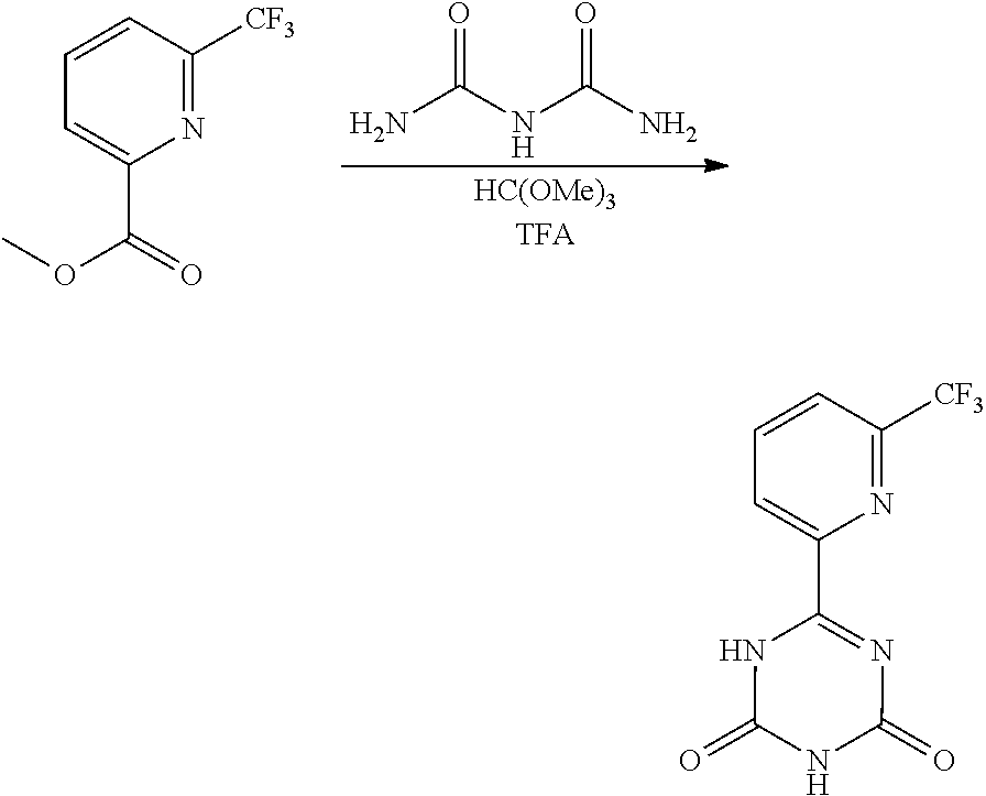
C1=CC([CF3])=NC(C2=NC(=O)NC(=O)N2)=C1.C1=CC([CF3])=NC(C(=O)OC)=C1.NC(NC(N)=O)=O.[HC(OMe)3TFA]
